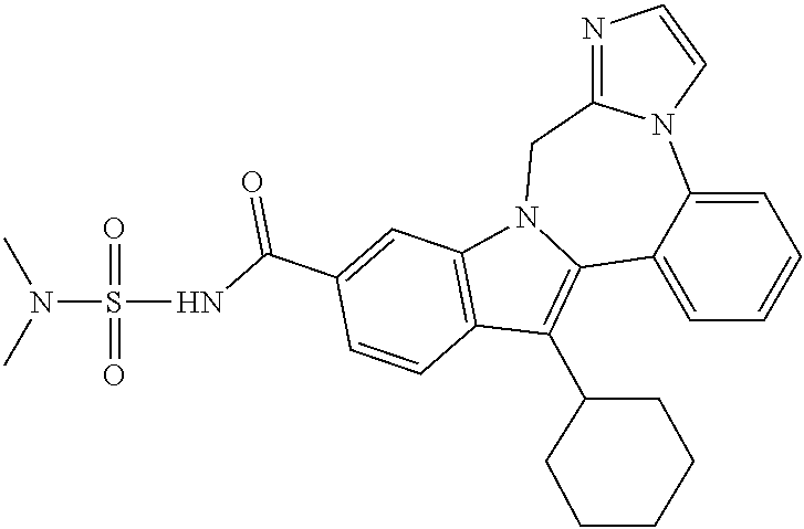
C1=C2C(=CC=C1)N1C(=NC=C1)CN1C2=C(C2CCCCC2)C2=C1C=C(C(NS(N(C)C)(=O)=O)=O)C=C2
